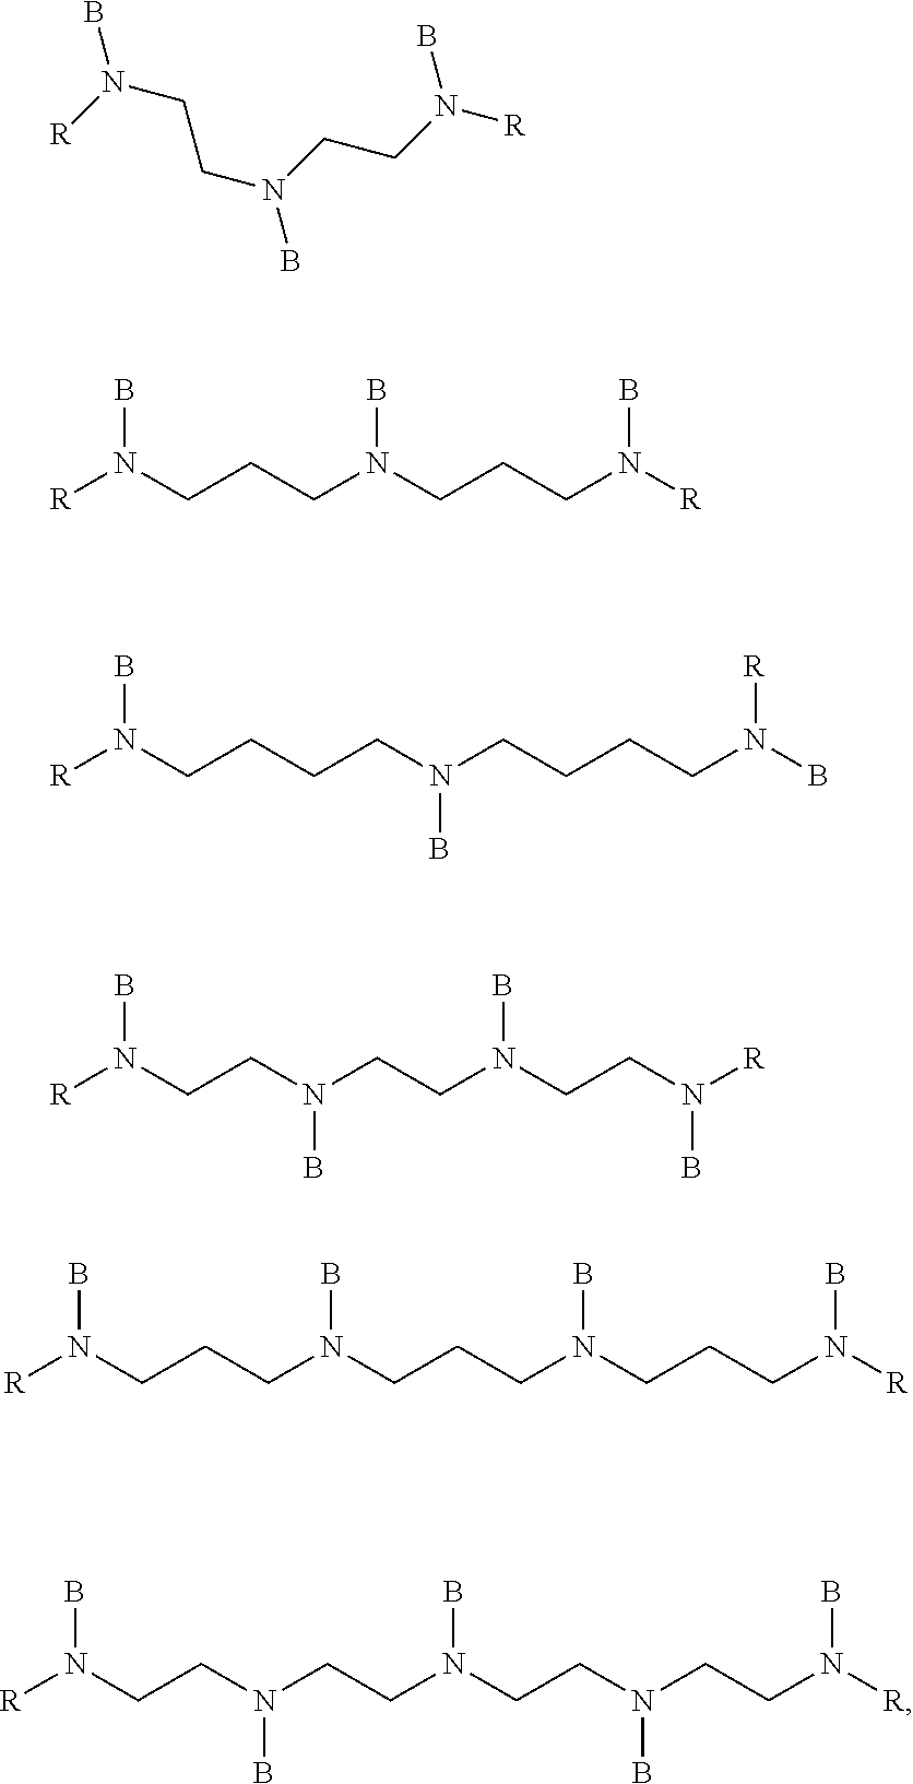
C(CN(CCN([R])B)B)N(B)[R].[R]N(CCCN(CCCN([R])B)B)B.[R]N(CCCCN(CCCCN(B)[R])B)B.[R]N(CCN(CCN(CCN([R])B)B)B)B.[R]N(CCCN(CCCN(CCCN([R])B)B)B)B.[R]N(CCN(CCN(CCN(CCN([R])B)B)B)B)B
